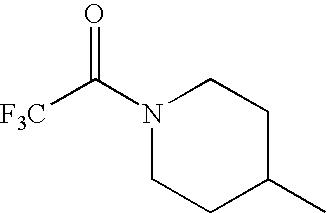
N1(C([F3C])=O)CCC(C)CC1
